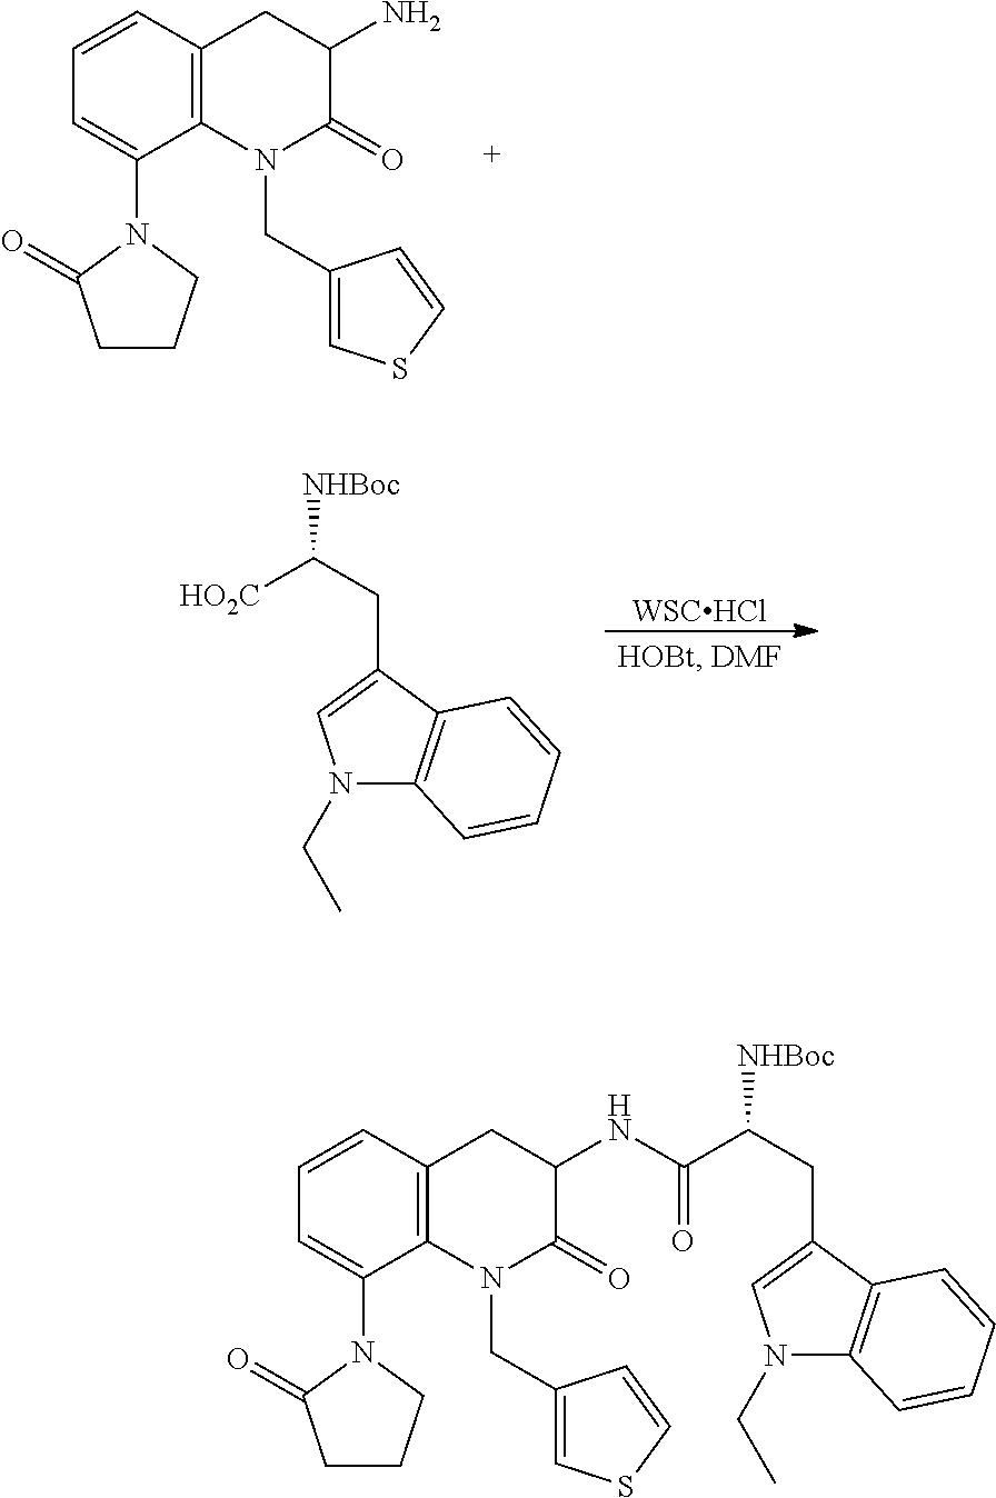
C1=CC=C(N2C(=O)CCC2)C2=C1CC(N)C(=O)N2CC1=CSC=C1.[HO2C]C(CC1=CN(CC)C2=C1C=CC=C2)[NHBoc].[WSCHCl].C1=CC=C(N2C(=O)CCC2)C2=C1CC(NC(C(CC1=CN(CC)C3=C1C=CC=C3)[NHBoc])=O)C(=O)N2CC1=CSC=C1
